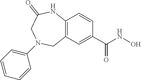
C12=C(C=C(C(NO)=O)C=C1)CN(C1=CC=CC=C1)CC(=O)N2
